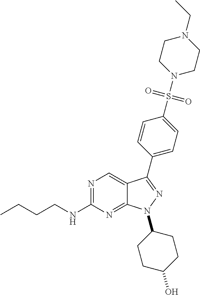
N1=C(NCCCC)N=C2C(=C1)C(C1=CC=C(S(N3CCN(CC)CC3)(=O)=O)C=C1)=NN2C1CCC(O)CC1
